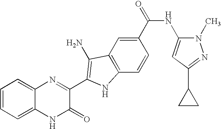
C1=C2C(=CC=C1)N=C(C1=C(N)C3=C(C=CC(C(=O)NC4=CC(C5CC5)=NN4C)=C3)N1)C(=O)N2
